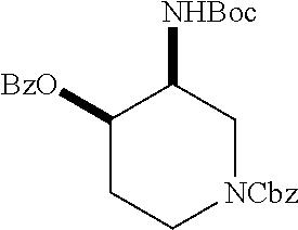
C1([BzO])CC[NCbz]CC1[NHBoc]
